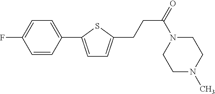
C1=CC(C2=CC=C(CCC(=O)N3CCN(C)CC3)S2)=CC=C1F
